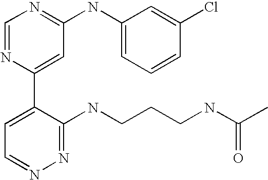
C1=NC(C2=CC=NN=C2NCCCNC(C)=O)=CC(NC2=CC=CC(Cl)=C2)=N1
